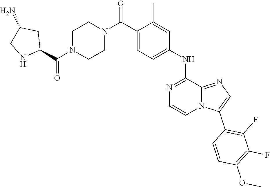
C1(C(N2CCN(C(C3NCC(N)C3)=O)CC2)=O)=CC=C(NC2=NC=CN3C2=NC=C3C2=C(F)C(F)=C(OC)C=C2)C=C1C
